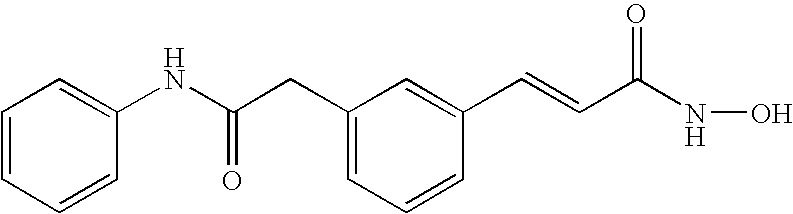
C1(CC(NC2=CC=CC=C2)=O)=CC=CC(C=CC(NO)=O)=C1
